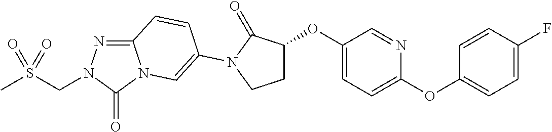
C12=NN(CS(C)(=O)=O)C(=O)N1C=C(N1C(=O)C(OC3=CC=C(OC4=CC=C(F)C=C4)N=C3)CC1)C=C2
